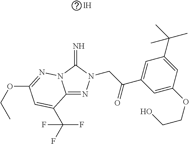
C12=NN(CC(C3=CC(C(C)(C)C)=CC(OCCO)=C3)=O)C(=N)N1N=C(OCC)C=C2C(F)(F)F.[lH]
